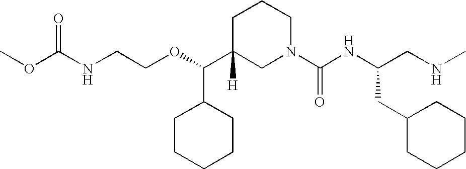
O(C(C1([H])CN(C(NC(CC2CCCCC2)CNC)=O)CCC1)C1CCCCC1)CCNC(OC)=O
